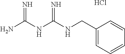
NC(NC(NCC1=CC=CC=C1)=N)=N.Cl
